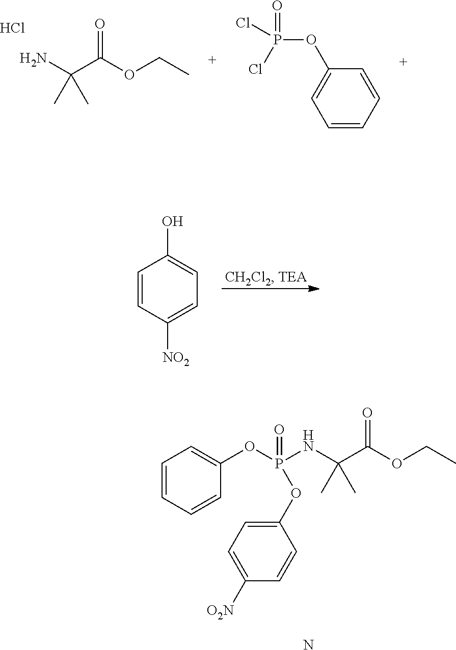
NC(C(OCC)=O)(C)C.Cl.C1(OP(=O)(Cl)Cl)=CC=CC=C1.C1=CC([NO2])=CC=C1O.C1=CC=CC(OP(=O)(NC(C(OCC)=O)(C)C)OC2=CC=C([O2N])C=C2)=C1.N
